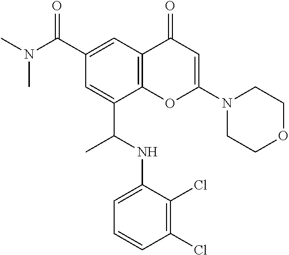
C1(C(N(C)C)=O)=CC2=C(C(C(NC3=CC=CC(Cl)=C3Cl)C)=C1)OC(N1CCOCC1)=CC2=O
